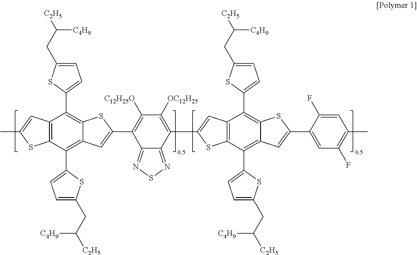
C12=C(C(C3=CC=C(CC([C2H5])[C4H9])S3)=C3C(=C1C1=CC=C(CC([C2H5])[C4H9])S1)SC(C1=C([C12H25O])C([OC12H25])=C(C4=CC5=C(C(C6=CC=C(CC([C2H5])[C4H9])S6)=C6C(=C5C5=CC=C(CC([C2H5])[C4H9])S5)SC(C5=CC(F)=C(C)C=C5F)=C6)S4)C4=NSN=C14)=C3)SC(C)=C2
